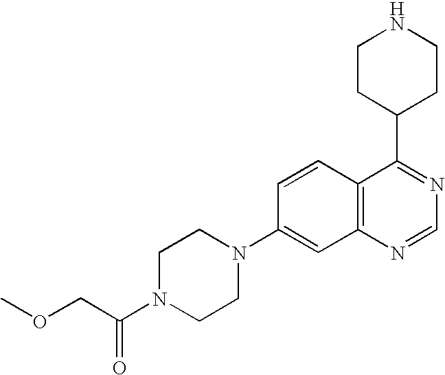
COCC(N1CCN(C2=CC3=C(C=C2)C(C2CCNCC2)=NC=N3)CC1)=O
